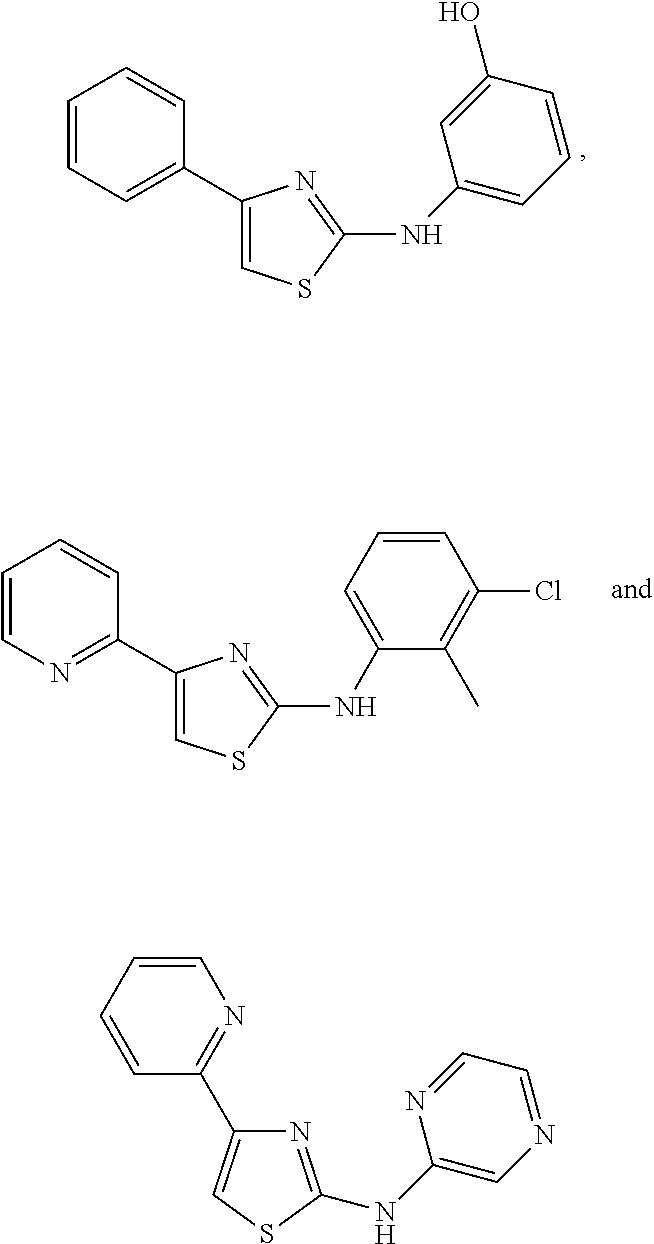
N1=C(NC2=CN=CC=N2)SC=C1C1=NC=CC=C1.C1(C2=CC=CC=C2)=CSC(NC2=CC=CC(O)=C2)=N1.C1(C2=NC=CC=C2)=CSC(NC2=CC=CC(Cl)=C2C)=N1
